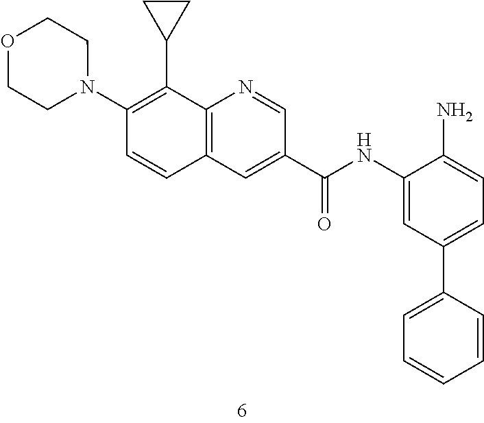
C1(N2CCOCC2)=C(C2CC2)C2=C(C=C1)C=C(C(NC1=CC(C3=CC=CC=C3)=CC=C1N)=O)C=N2
